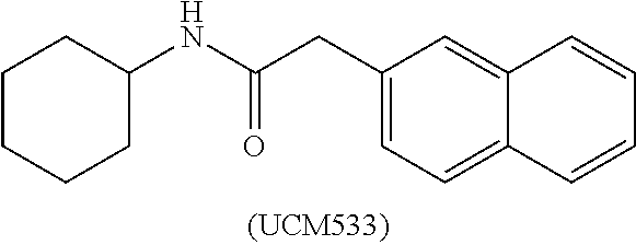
C1(CC(NC2CCCCC2)=O)=CC=C2C(=C1)C=CC=C2
